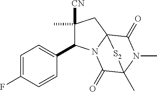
C1(C)([CN])C(C2=CC=C(F)C=C2)N2C3(C1)C(=O)N(C)C(C)(C2=O)[S2]3
